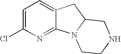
C1=C(Cl)N=C2C(=C1)CC1N2CCNC1
